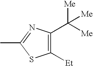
C1(C([Me])([Me])[Me])=C([Et])SC(C)=N1
